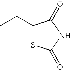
C1(CC)SC(=O)NC1=O
